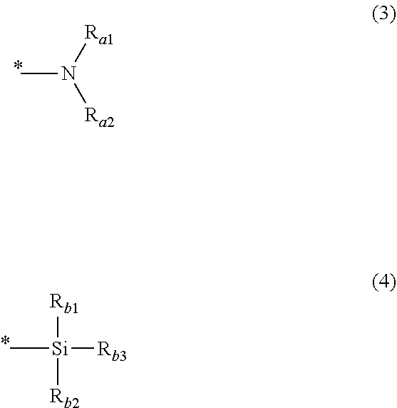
CN([Ra1])[Ra2].C[Si]([Rb1])([Rb2])[Rb3]
